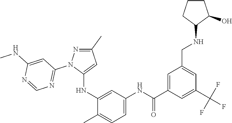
C1(C)=NN(C2=NC=NC(NC)=C2)C(NC2=CC(NC(C3=CC(CNC4C(O)CCC4)=CC(C(F)(F)F)=C3)=O)=CC=C2C)=C1
